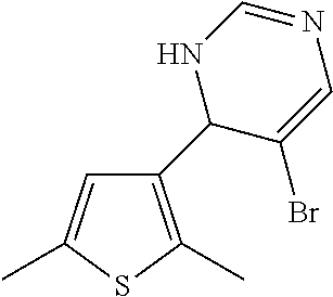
C1=C(C)SC(C)=C1C1C(Br)=CN=CN1
